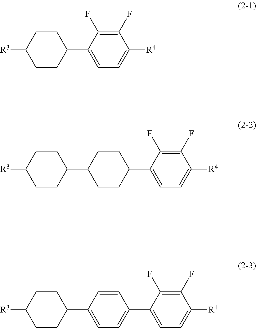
C1CC(C2=CC=C([R4])C(F)=C2F)CCC1[R3].C1CC(C2=CC=C([R4])C(F)=C2F)CCC1C1CCC([R3])CC1.C1=C(C2CCC([R3])CC2)C=CC(C2=CC=C([R4])C(F)=C2F)=C1
